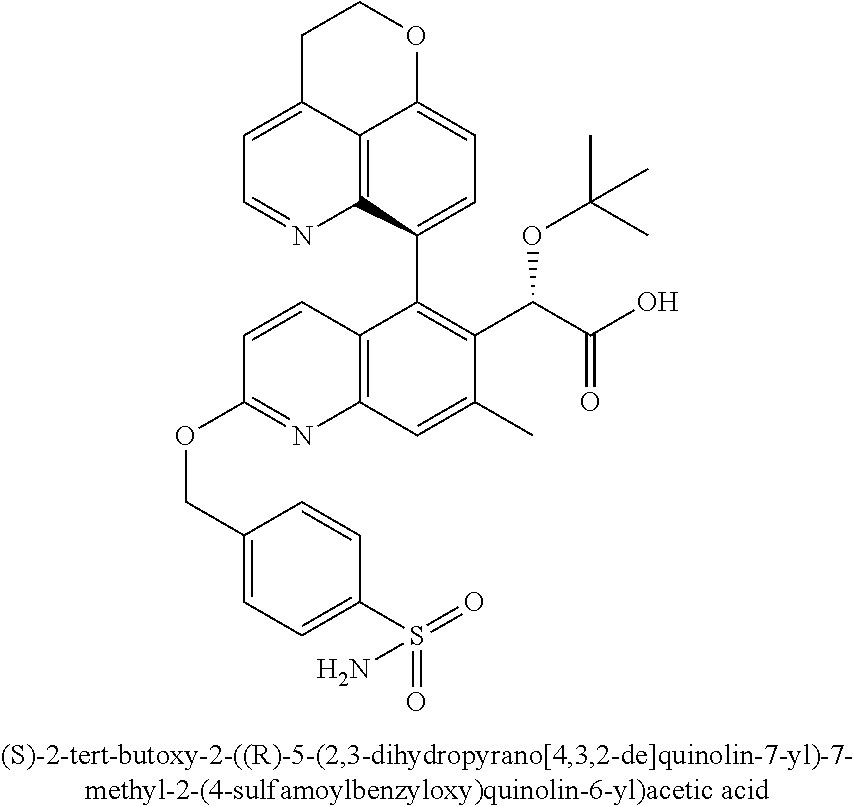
C1C2=CC=NC3=C2C(=CC=C3C2=C(C(C(O)=O)OC(C)(C)C)C(C)=CC3=C2C=CC(OCC2=CC=C(S(=O)(=O)N)C=C2)=N3)OC1
